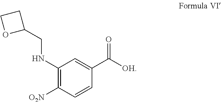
C1(NCC2CCO2)=C([O2N])C=CC(C(=O)[OH])=C1
